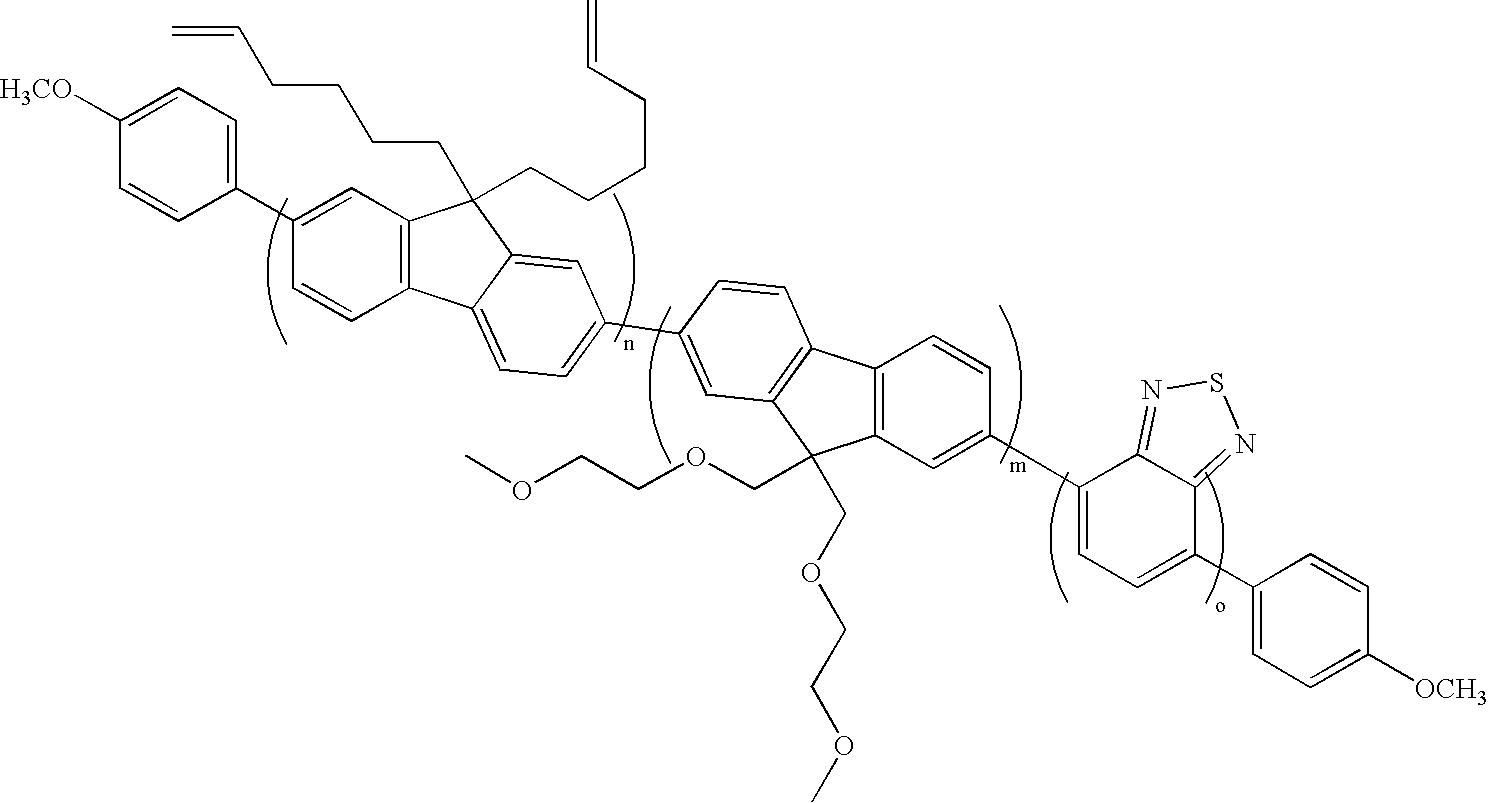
C1(C2=CC3=C(C=C2)C2=CC=C(C4=CC5=C(C=C4)C4=C(C5(COCCOC)COCCOC)C=C(C5=CC=C(C6=CC=C([OCH3])C=C6)C6=NSN=C56)C=C4)C=C2C3(CCCCC=C)CCCCC=C)=CC=C([H3CO])C=C1
